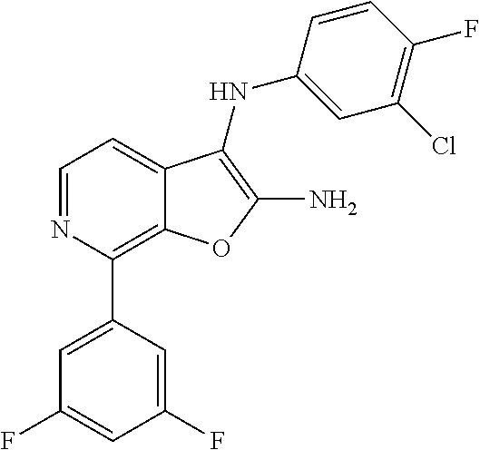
C1(Cl)=C(F)C=CC(NC2=C(N)OC3=C(C4=CC(F)=CC(F)=C4)N=CC=C32)=C1
